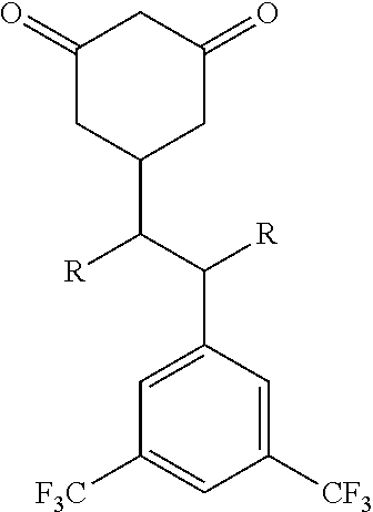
C1(=O)CC(C(C([R])C2=CC([F3C])=CC([CF3])=C2)[R])CC(=O)C1
